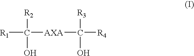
C(O)([R1])([R2])[AXA]C([R4])([R3])O
